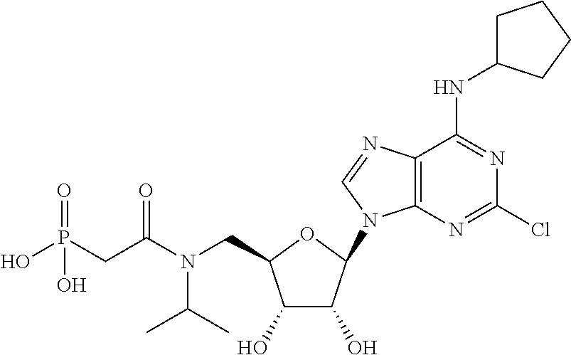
C12=C(N=C(Cl)N=C1NC1CCCC1)N(C1C(O)C(O)C(CN(C(CP(O)(=O)O)=O)C(C)C)O1)C=N2
